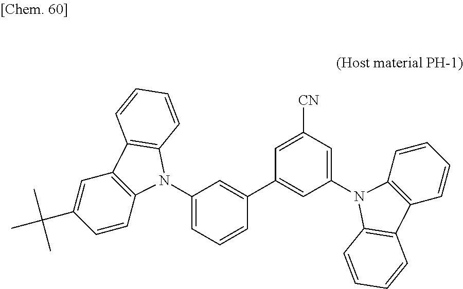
C1(N2C3=C(C=C(C(C)(C)C)C=C3)C3=C2C=CC=C3)=CC=CC(C2=CC(N3C4=C(C=CC=C4)C4=C3C=CC=C4)=CC([CN])=C2)=C1
